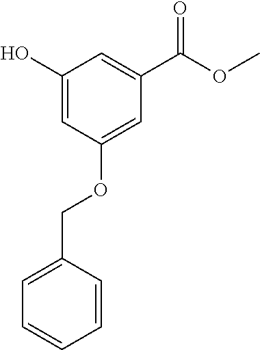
C1(O)=CC(OCC2=CC=CC=C2)=CC(C(=O)OC)=C1
